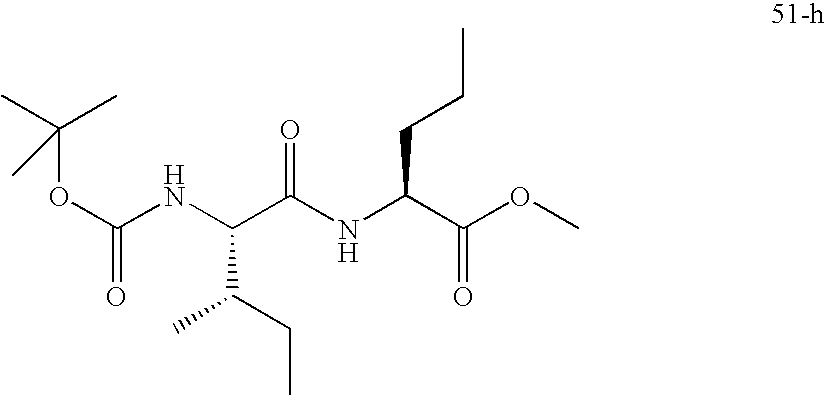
C(C(NC(C(OC)=O)CCC)=O)(C(C)CC)NC(OC(C)(C)C)=O
